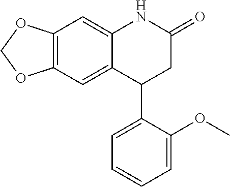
C12=C(C=C3C(=C1)NC(=O)CC3C1=CC=CC=C1OC)OCO2
